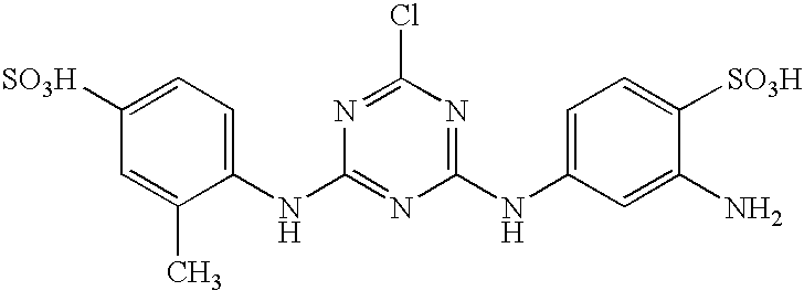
C1=C([SO3H])C=C(C)C(NC2=NC(NC3=CC=C([SO3H])C(N)=C3)=NC(Cl)=N2)=C1
